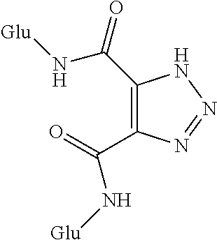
C1(C(N[Glu])=O)=C(C(=O)N[Glu])N=NN1
